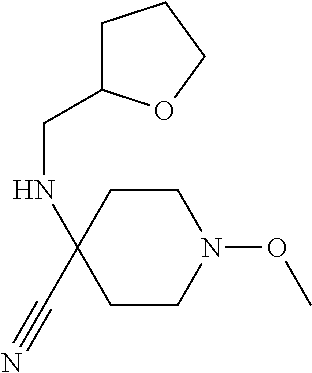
C1CC(NCC2CCCO2)(C#N)CCN1OC
